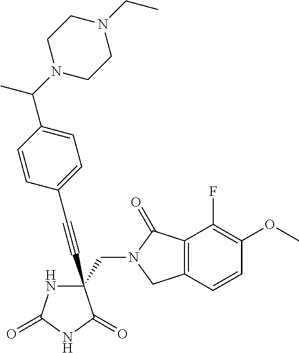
C(#CC1(CN2C(=O)C3=C(C2)C=CC(OC)=C3F)NC(=O)NC1=O)C1=CC=C(C(N2CCN(CC)CC2)C)C=C1
